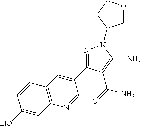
[EtO]C1=CC2=C(C=C1)C=C(C1=NN(C3COCC3)C(N)=C1C(=O)N)C=N2
